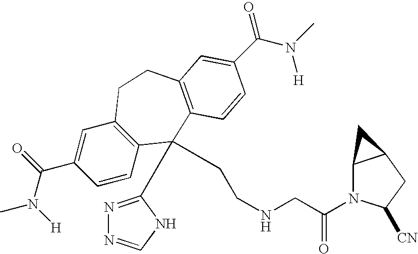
CN(C(C1=CC2=C(C=C1)C(C1=NN=CN1)(CCNCC(N1C3C(CC1[CN])C3)=O)C1=C(CC2)C=C(C(N(C)[H])=O)C=C1)=O)[H]
